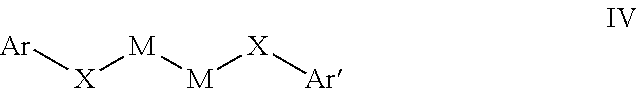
[Ar][X][M][M][X][Ar]
